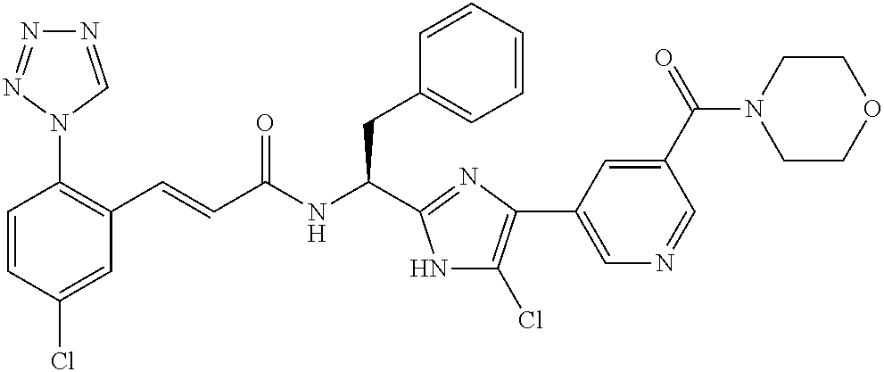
C1=CC(Cl)=CC(C=CC(NC(CC2=CC=CC=C2)C2=NC(C3=CN=CC(C(=O)N4CCOCC4)=C3)=C(Cl)N2)=O)=C1N1C=NN=N1
